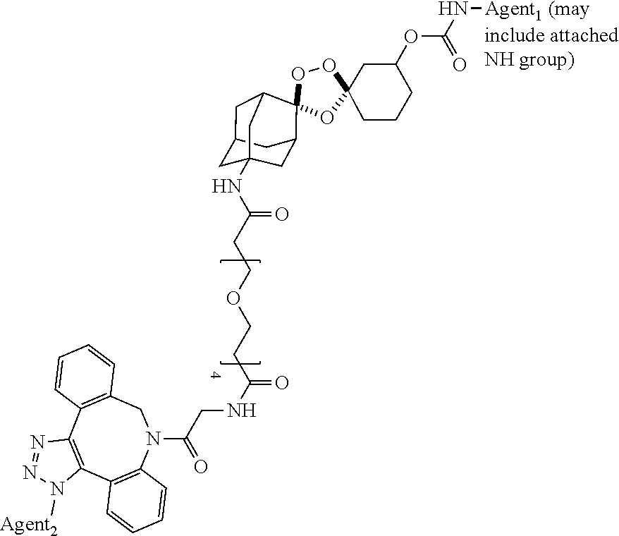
C(CCOCCC(NC12CC3CC(C4(OOC5(CCCC(OC(N[Agent1 (may])=O)C5)O4)C(C1)C3)C2)=O)(=O)NCC(N1CC2=C(C=CC=C2)C2=C(C3=C1C=CC=C3)N([Agent2])N=N2)=O
